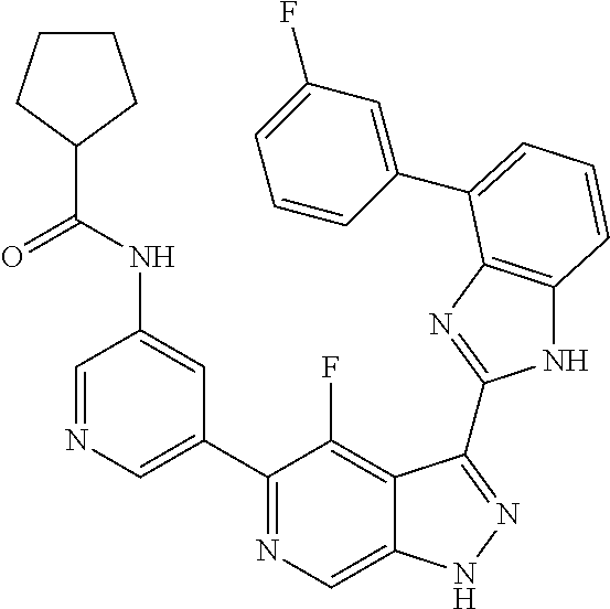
C1=NC=C(C2=NC=C3C(=C2F)C(C2=NC4=C(N2)C=CC=C4C2=CC(F)=CC=C2)=NN3)C=C1NC(=O)C1CCCC1
